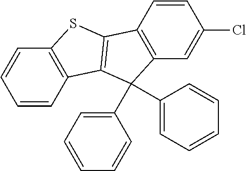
C1=CC2=C(C=C1)SC1=C2C(C2=CC=CC=C2)(C2=CC=CC=C2)C2=C1C=CC(Cl)=C2
